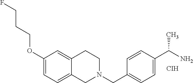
C(COC1=CC=C2C(=C1)CCN(CC1=CC=C(C(N)C)C=C1)C2)CF.[CIH]
